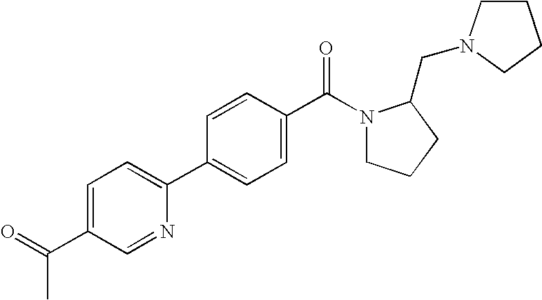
C1=C(C(=O)C)C=NC(C2=CC=C(C(N3CCCC3CN3CCCC3)=O)C=C2)=C1
